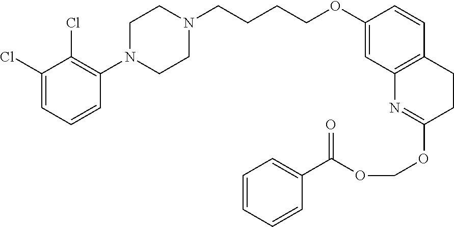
C1(Cl)=CC=CC(N2CCN(CCCCOC3=CC4=C(C=C3)CCC(OCOC(=O)C3=CC=CC=C3)=N4)CC2)=C1Cl
